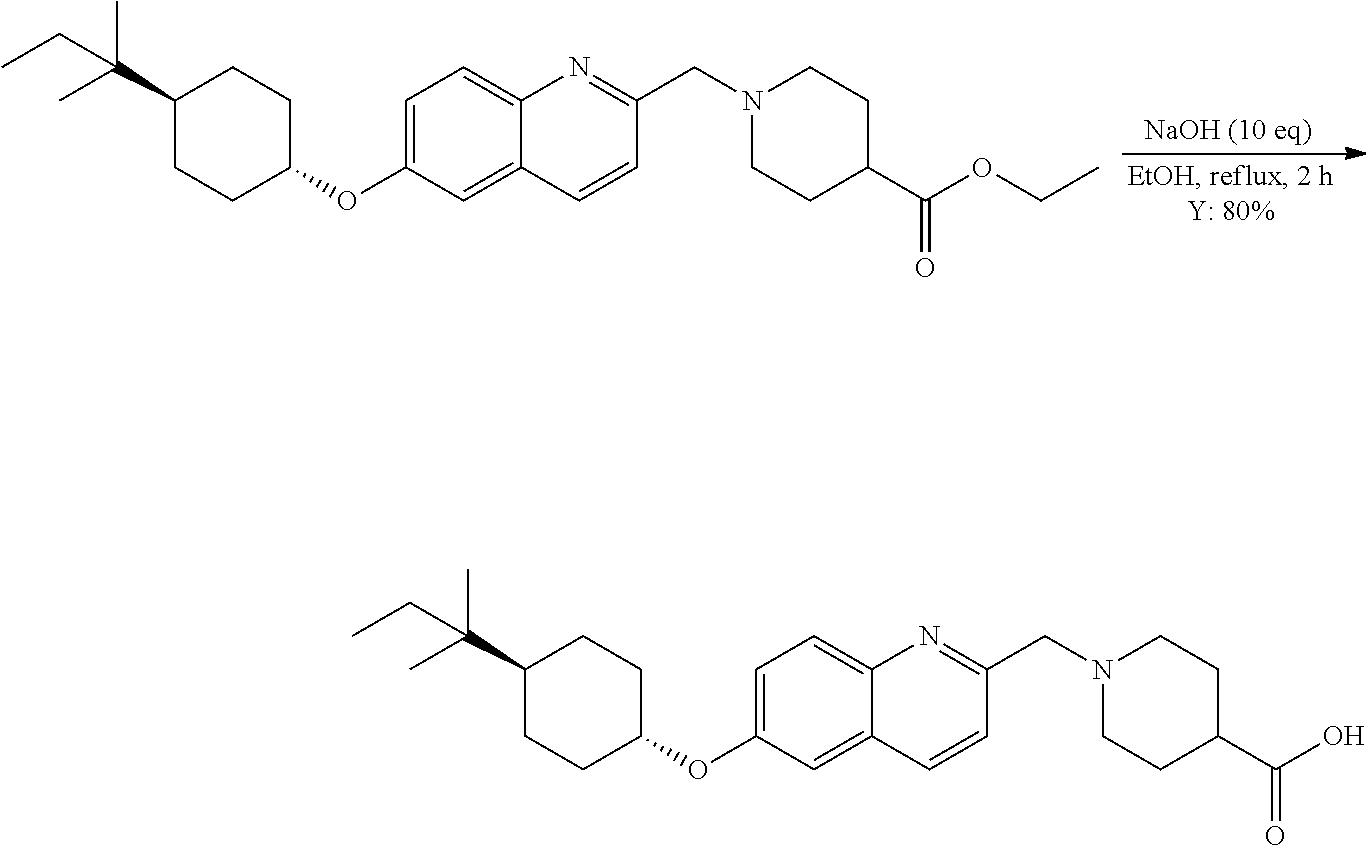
C12=CC(OC3CCC(C(C)(CC)C)CC3)=CC=C1N=C(CN1CCC(C(OCC)=O)CC1)C=C2.C12=CC(OC3CCC(C(C)(CC)C)CC3)=CC=C1N=C(CN1CCC(C(O)=O)CC1)C=C2
